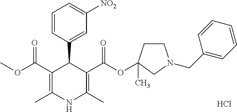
COC(C1=C(C)NC(C)=C(C(OC2(C)CCN(CC3=CC=CC=C3)C2)=O)C1C1=CC([NO2])=CC=C1)=O.Cl
